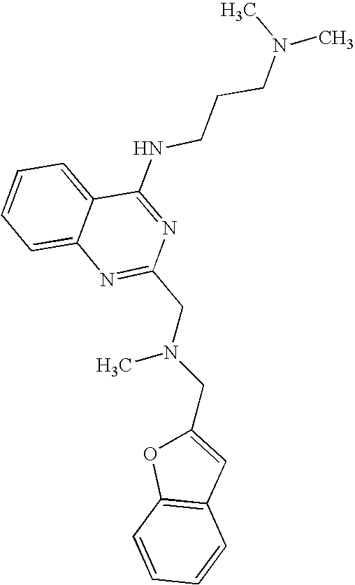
C1=CC=C2C(=C1)N=C(CN(CC1=CC3=C(O1)C=CC=C3)C)N=C2NCCCN(C)C
